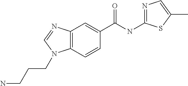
C12=C(C=CC(C(NC3=NC=C(C)S3)=O)=C1)N(CCCN)C=N2
